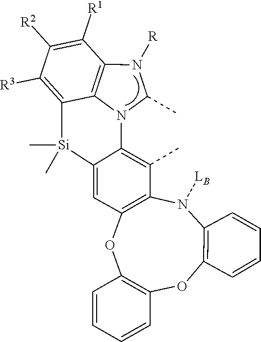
C12=C3N(C4=C(C)C5=C(OC6=C(OC7=C(N5[LB])C=CC=C7)C=CC=C6)C=C4[Si](C)(C)C3=C([R3])C([R2])=C1[R1])C(C)N2[R]
